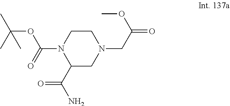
C1(C(=O)N)CN(CC(=O)OC)CCN1C(=O)OC(C)(C)C
